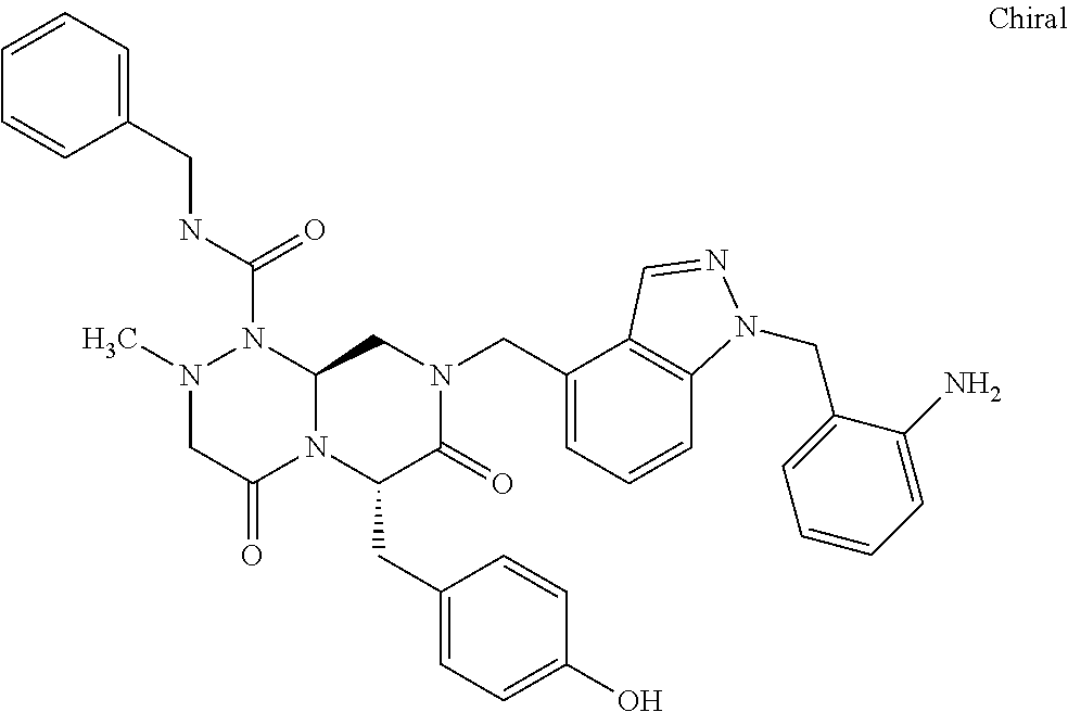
N(C(=O)N1N(C)CC(=O)N2C1CN(CC1=CC=CC3=C1C=NN3CC1=CC=CC=C1N)C(=O)C2CC1=CC=C(O)C=C1)CC1=CC=CC=C1
